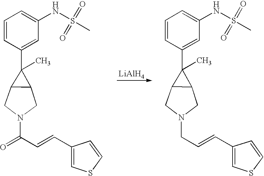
C1=CC(C2(C)C3C2CN(CC=CC2=CSC=C2)C3)=CC(NS(C)(=O)=O)=C1.C1=CC(C2(C)C3C2CN(C(=O)C=CC2=CSC=C2)C3)=CC(NS(C)(=O)=O)=C1.[LiAlH4]
